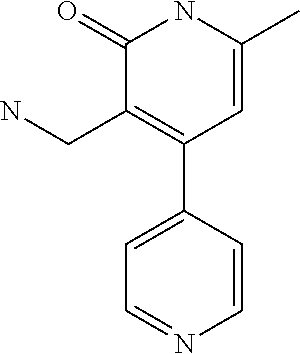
C1(=O)C(CN)=C(C2=CC=NC=C2)C=C(C)N1
